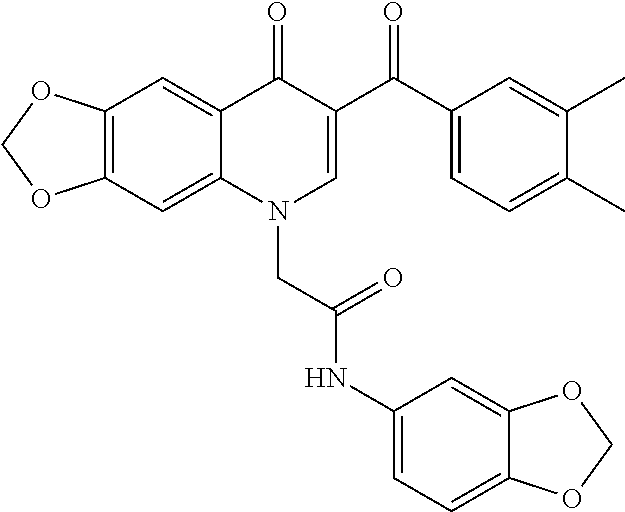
C12=C(C=C3C(=C1)C(=O)C(C(C1=CC=C(C)C(C)=C1)=O)=CN3CC(NC1=CC=C3C(=C1)OCO3)=O)OCO2
